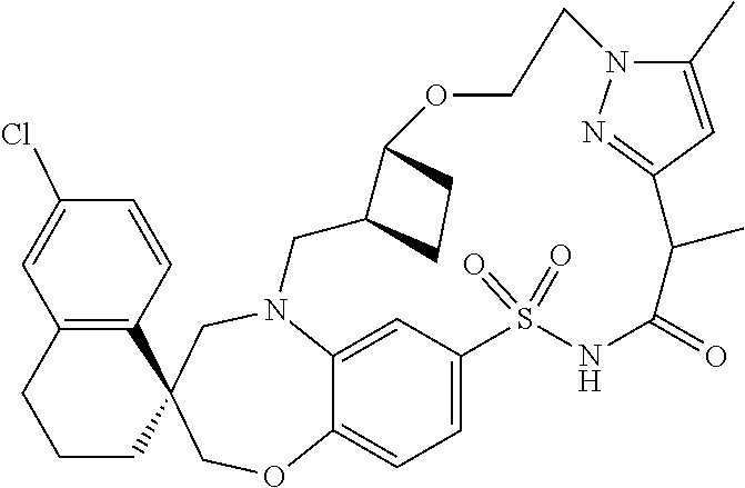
N12C3=CC(=CC=C3OCC3(C4=C(C=C(Cl)C=C4)CCC3)C1)S(=O)(=O)NC(=O)C(C)C1=NN(C(C)=C1)CCOC1C(C2)CC1
